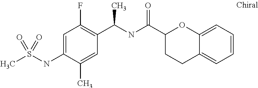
C1=C(NS(C)(=O)=O)C(C)=CC(C(NC(C2CCC3=CC=CC=C3O2)=O)C)=C1F
